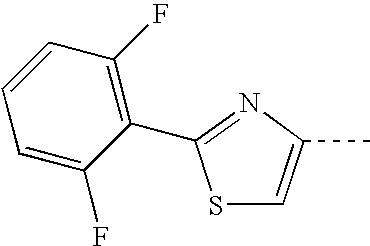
S1C=C(C)N=C1C1=C(F)C=CC=C1F
